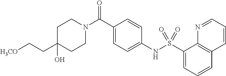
C1(CC[H3CO])(O)CCN(C(C2=CC=C(NS(C3=CC=CC4=C3N=CC=C4)(=O)=O)C=C2)=O)CC1
